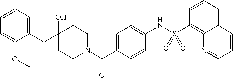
C1=C(CC2(O)CCN(C(C3=CC=C(NS(C4=C5C(=CC=C4)C=CC=N5)(=O)=O)C=C3)=O)CC2)C(OC)=CC=C1
